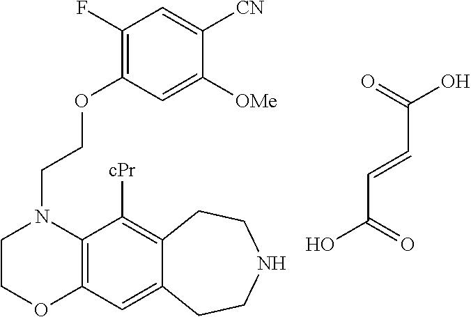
C12=C(C=C3C(=C1[cPr])CCNCC3)OCCN2CCOC1=C(F)C=C([CN])C([OMe])=C1.OC(C=CC(=O)O)=O
